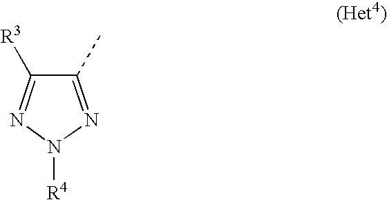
C1(C)=NN([R4])N=C1[R3]
